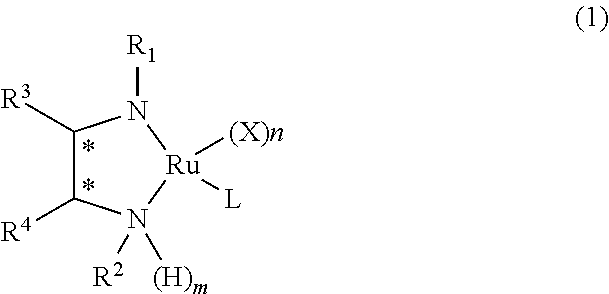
C1([R3])C([R4])N([(H)m])([R2])[Ru]([(X)n])([L])N1[R1]
